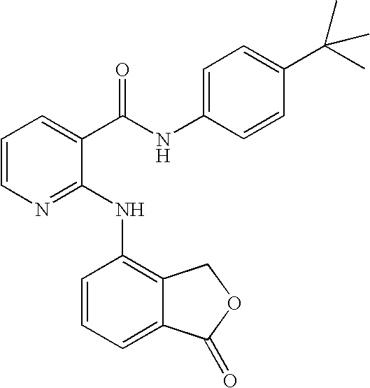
C1=CN=C(NC2=C3C(=CC=C2)C(=O)OC3)C(C(NC2=CC=C(C(C)(C)C)C=C2)=O)=C1
